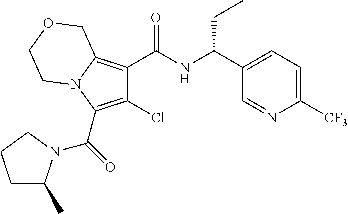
C1(Cl)=C(C(=O)N2C(C)CCC2)N2C(=C1C(NC(C1=CC=C([CF3])N=C1)CC)=O)COCC2
